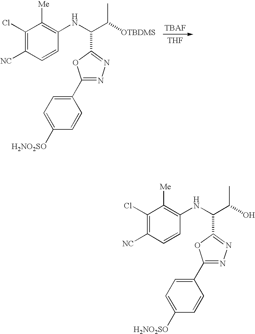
C1(Cl)=C([NC])C=CC(NC(C(C)[OTBDMS])C2=NN=C(C3=CC=C([H2NO2SO])C=C3)O2)=C1[Me].[THF].C1(Cl)=C([NC])C=CC(NC(C(C)O)C2=NN=C(C3=CC=C([H2NO2SO])C=C3)O2)=C1[Me]
